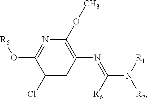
C1=C(Cl)C(O[R5])=NC(OC)=C1N=C(N([R2])[R1])[R6]
